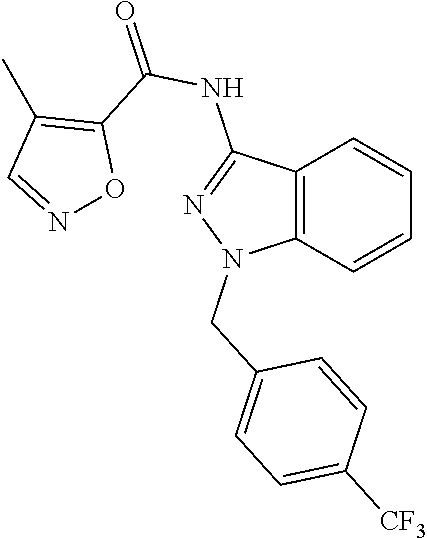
C12=C(C=CC=C1)N(CC1=CC=C([CF3])C=C1)N=C2NC(=O)C1=C(C)C=NO1
